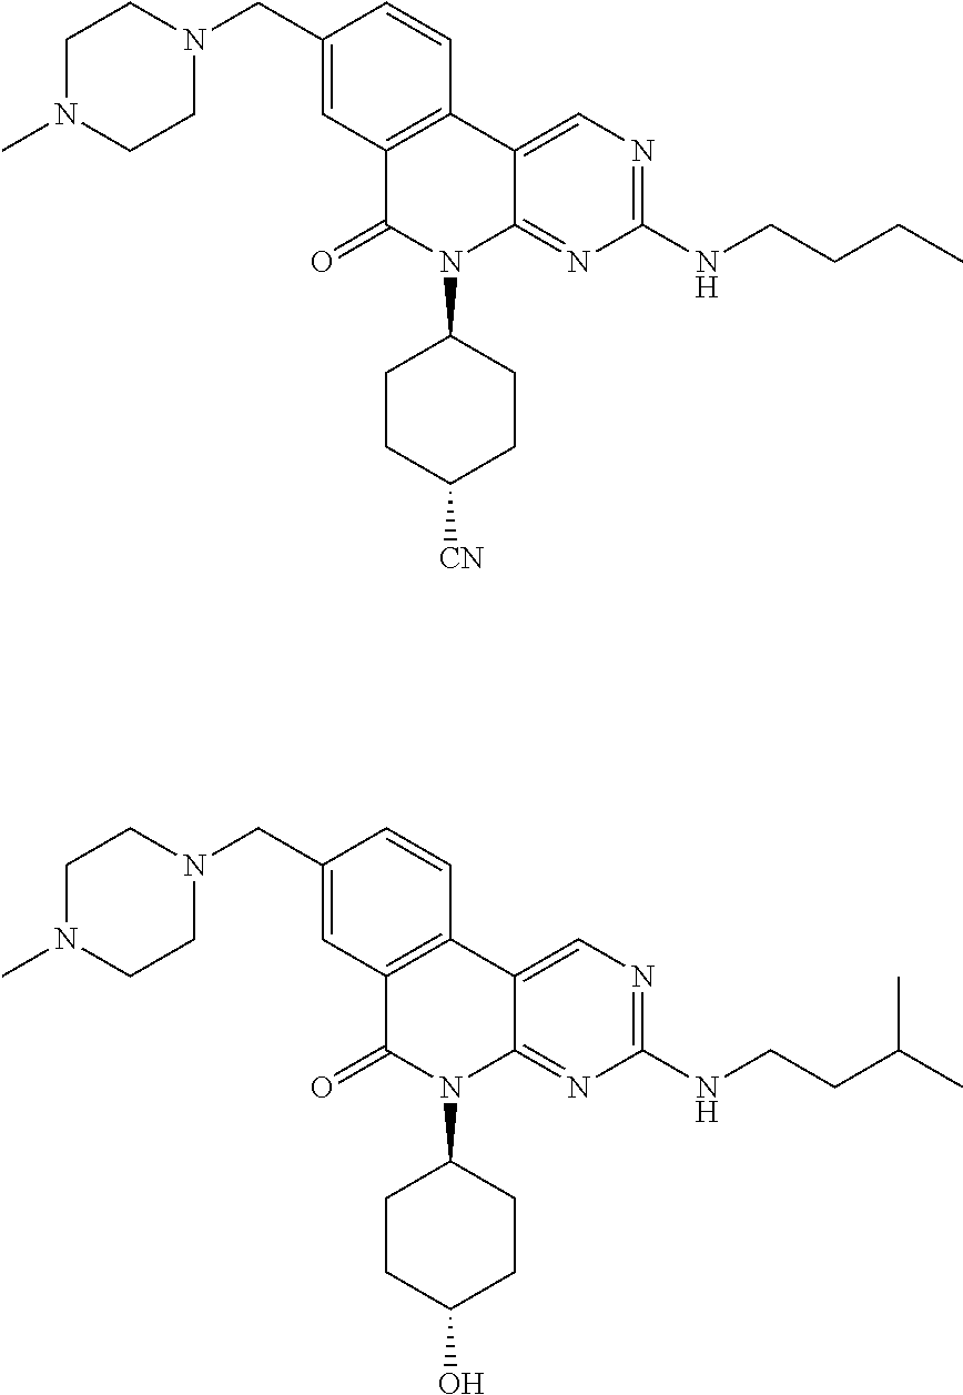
C1(CN2CCN(C)CC2)=CC2=C(C=C1)C1=CN=C(NCCCC)N=C1N(C1CCC([CN])CC1)C2=O.C1(CN2CCN(C)CC2)=CC2=C(C=C1)C1=CN=C(NCCC(C)C)N=C1N(C1CCC(O)CC1)C2=O
